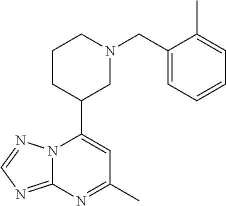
N12C(=NC=N1)N=C(C)C=C2C1CN(CC2=CC=CC=C2C)CCC1
